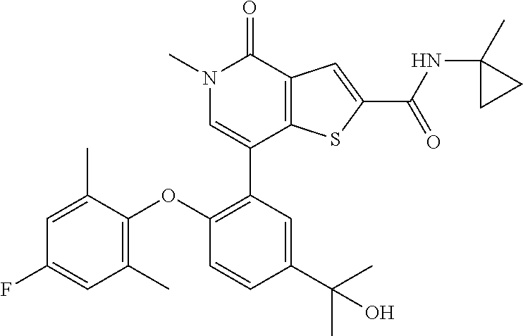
C1(C2=C(OC3=C(C)C=C(F)C=C3C)C=CC(C(C)(C)O)=C2)=CN(C)C(=O)C2=C1SC(C(NC1(C)CC1)=O)=C2
